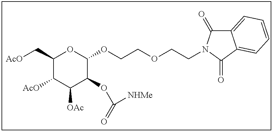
O1C(C[AcO])C([AcO])C([OAc])C(OC(=O)[NHMe])C1OCCOCCN1C(=O)C2=CC=CC=C2C1=O
